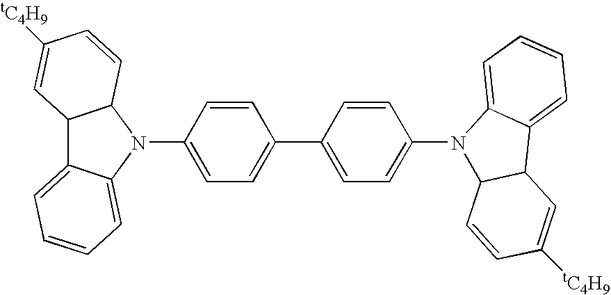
C1=CC(N2C3=CC=CC=C3C3C2C=CC([tC4H9])=C3)=CC=C1C1=CC=C(N2C3C(C4=CC=CC=C24)C=C([tC4H9])C=C3)C=C1
